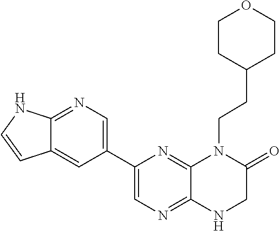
C1(C2=CN=C3C(=C2)C=CN3)=CN=C2C(=N1)N(CCC1CCOCC1)C(=O)CN2
